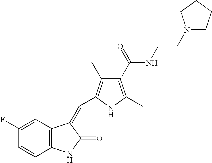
C12=C(C=C(F)C=C1)C(=CC1=C(C)C(C(NCCN3CCCC3)=O)=C(C)N1)C(=O)N2
